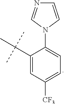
N1(C2=CC=C([CF3])C=C2C(C)(C)C)C=CN=C1
